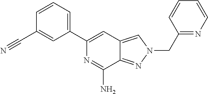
C1=C(C2=CC=CC(C#N)=C2)N=C(N)C2=NN(CC3=NC=CC=C3)C=C12
